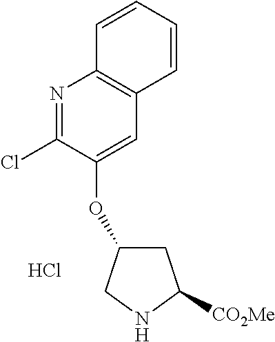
C1=CC2=C(C=C1)C=C(OC1CC([CO2Me])NC1)C(Cl)=N2.Cl
